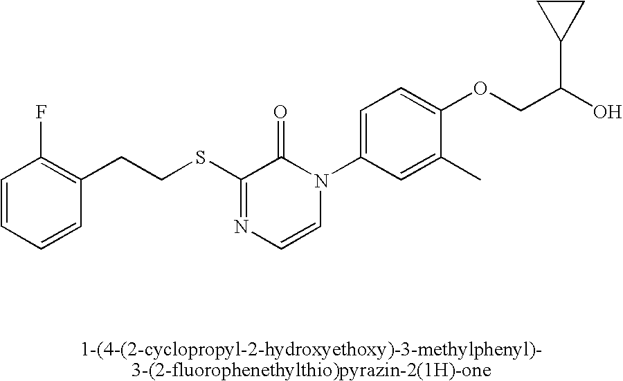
S(C1=NC=CN(C2=CC=C(OCC(O)C3CC3)C(C)=C2)C1=O)CCC1=C(F)C=CC=C1
